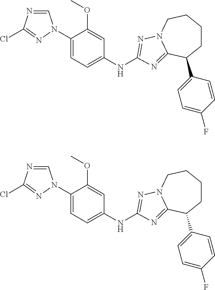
C1=NC(Cl)=NN1C1=CC=C(NC2=NN3CCCCC(C4=CC=C(F)C=C4)C3=N2)C=C1OC.C1=NC(Cl)=NN1C1=CC=C(NC2=NN3CCCCC(C4=CC=C(F)C=C4)C3=N2)C=C1OC
